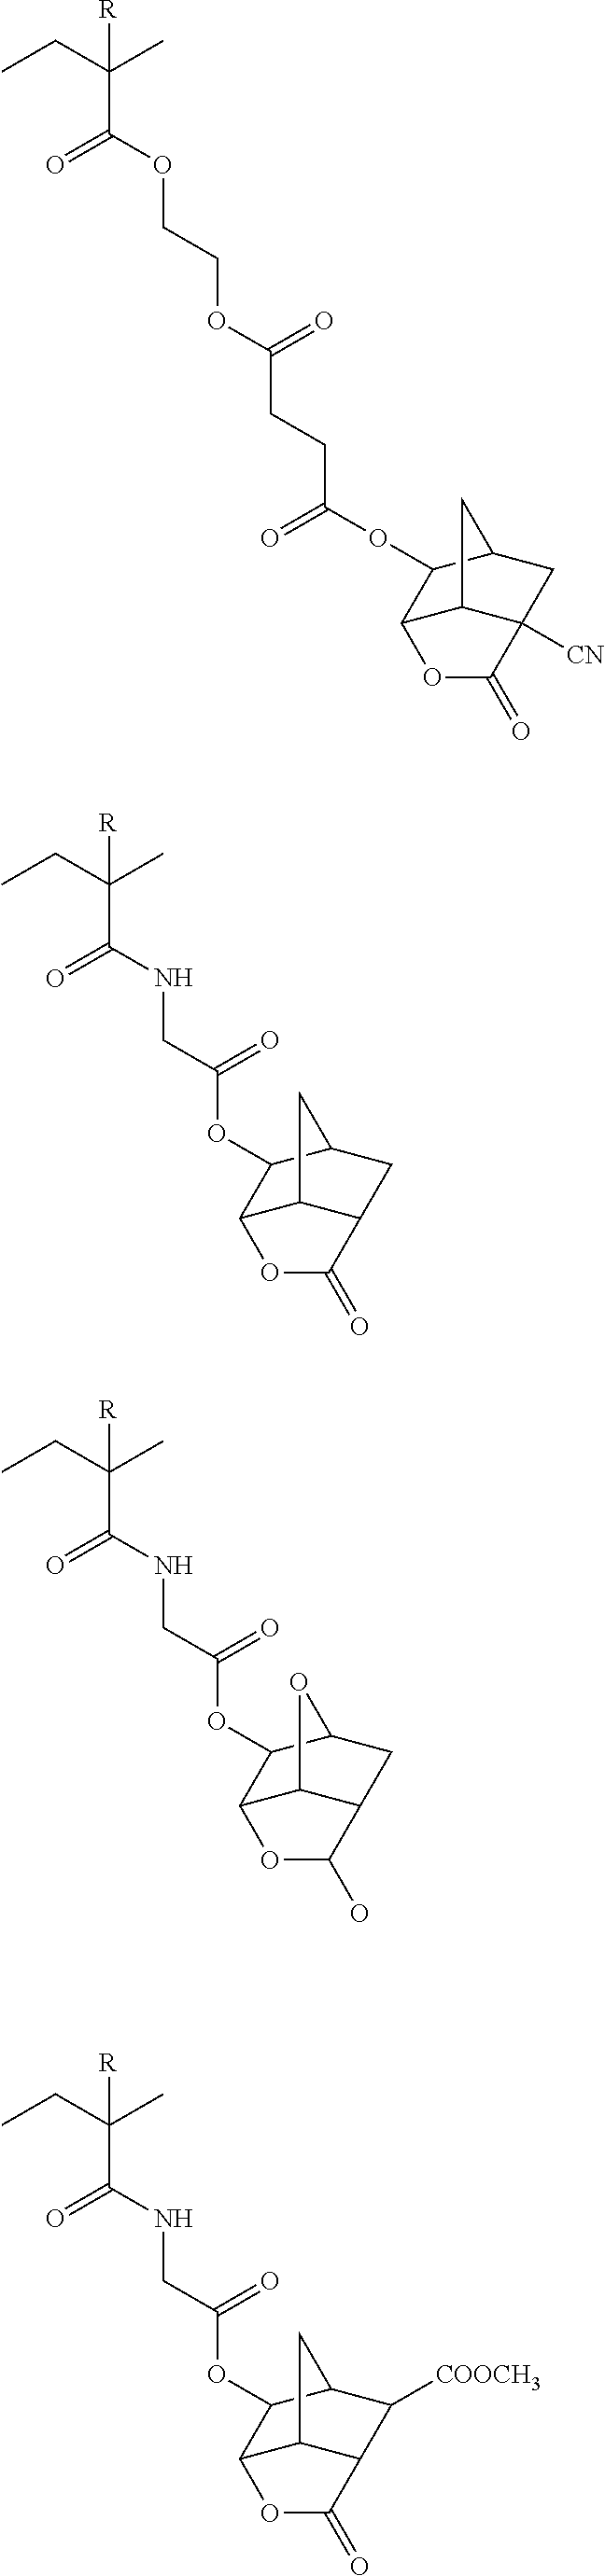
CCC(C)([R])C(=O)OCCOC(=O)CCC(=O)OC1C2C3C([CN])(CC1C3)C(=O)O2.CCC(C)([R])C(=O)NCC(=O)OC1C2C3C(CC1C3)C(=O)O2.CCC(C)([R])C(=O)NCC(=O)OC1C2C3C(CC1O3)C(O)O2.CCC(C)([R])C(=O)NCC(=O)OC1C2C3C(C([COOCH3])C1C3)C(=O)O2
